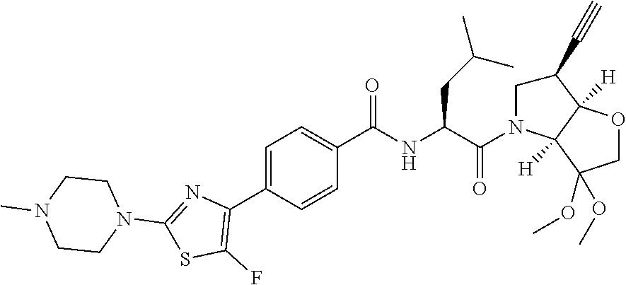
C1=C(C2=C(F)SC(N3CCN(C)CC3)=N2)C=CC(C(=O)NC(CC(C)C)C(=O)N2CC(C#C)C3([H])C2([H])C(OC)(OC)CO3)=C1
